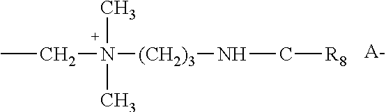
CCN([(CH2)3]NC[R8])(C)C.[A-]
